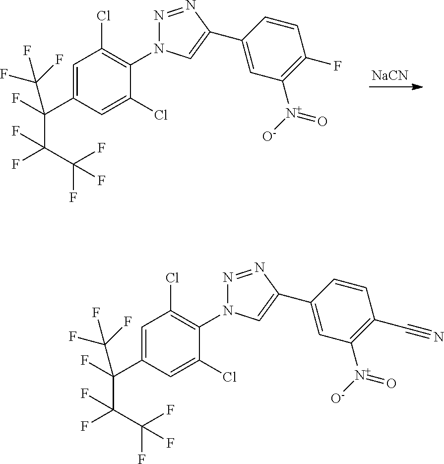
C1=C(C(C(F)(C(F)(F)F)F)(F)C(F)(F)F)C=C(Cl)C(N2N=NC(C3=CC([N+](=O)[O-])=C(F)C=C3)=C2)=C1Cl.[NaCN].C1=C(C(C(F)(C(F)(F)F)F)(F)C(F)(F)F)C=C(Cl)C(N2N=NC(C3=CC([N+](=O)[O-])=C(C#N)C=C3)=C2)=C1Cl
